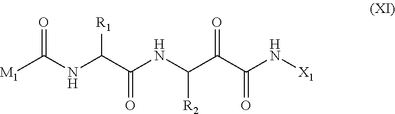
[M1]C(NC(C(NC(C(C(N[X1])=O)=O)[R2])=O)[R1])=O
